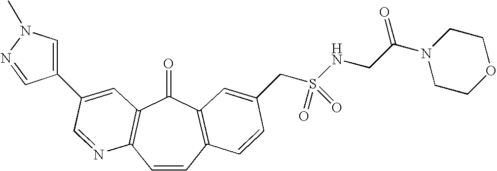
C1=CC2=C(C(=O)C3=C1N=CC(C1=CN(C)N=C1)=C3)C=C(CS(=O)(=O)NCC(N1CCOCC1)=O)C=C2
